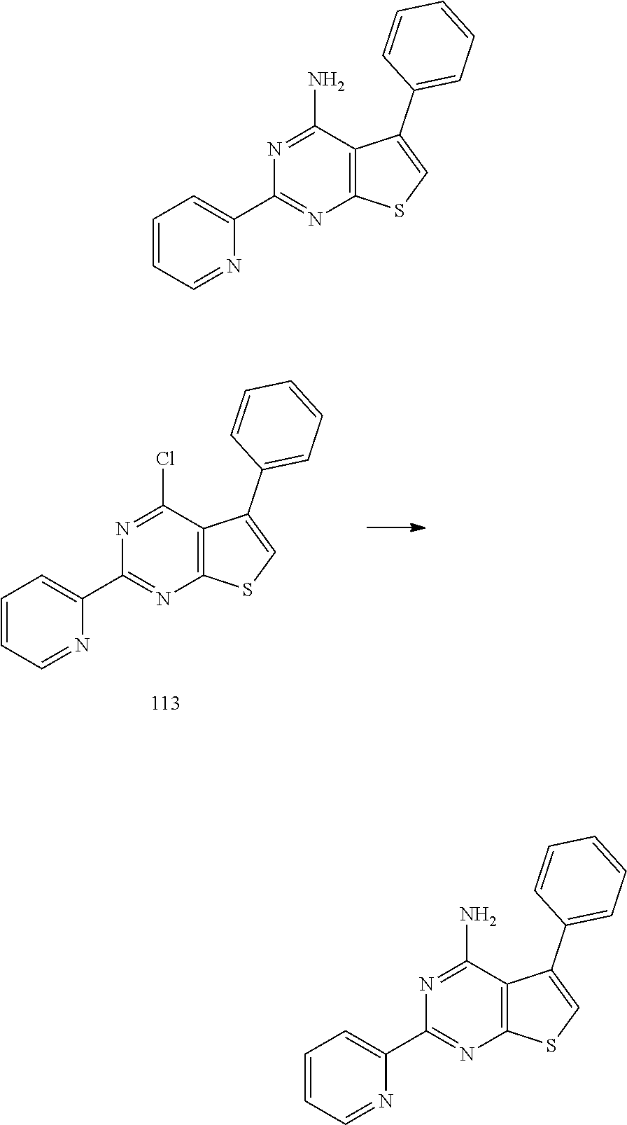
C1=CC=NC(C2=NC3=C(C(Cl)=N2)C(C2=CC=CC=C2)=CS3)=C1.C1=CC=NC(C2=NC3=C(C(N)=N2)C(C2=CC=CC=C2)=CS3)=C1.C1=CC=NC(C2=NC3=C(C(N)=N2)C(C2=CC=CC=C2)=CS3)=C1
